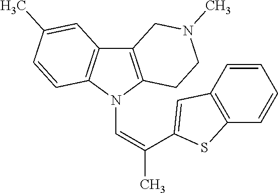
C12=C(N(C=C(C)C3=CC4=C(C=CC=C4)S3)C3=C1C=C(C)C=C3)CCN(C)C2
